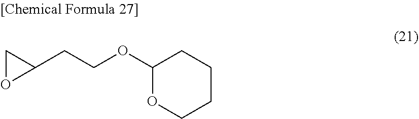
C1(CCOC2OCCCC2)CO1
